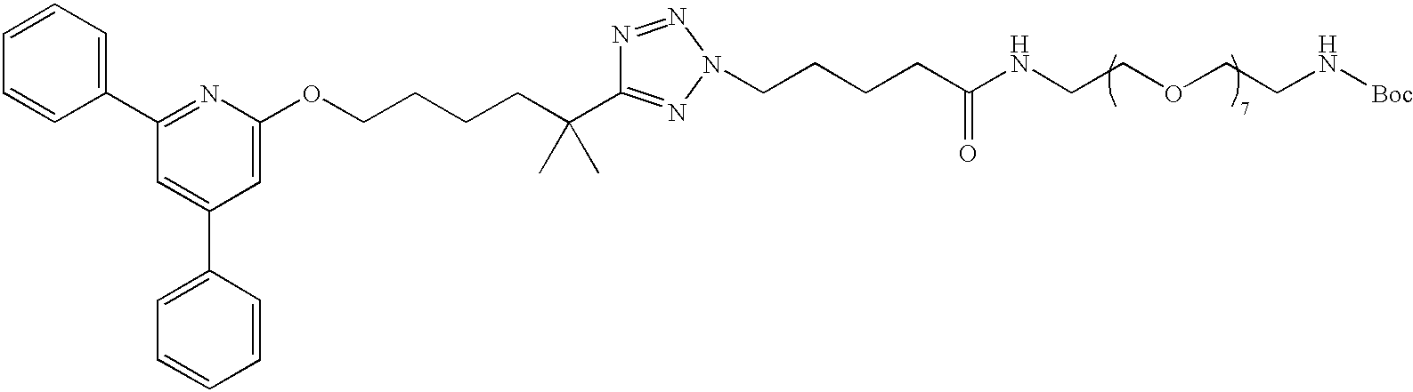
C1=CC=CC(C2=NC(OCCCCC(C)(C)C3=NN(CCCCC(NCCOCCN[Boc])=O)N=N3)=CC(C3=CC=CC=C3)=C2)=C1
